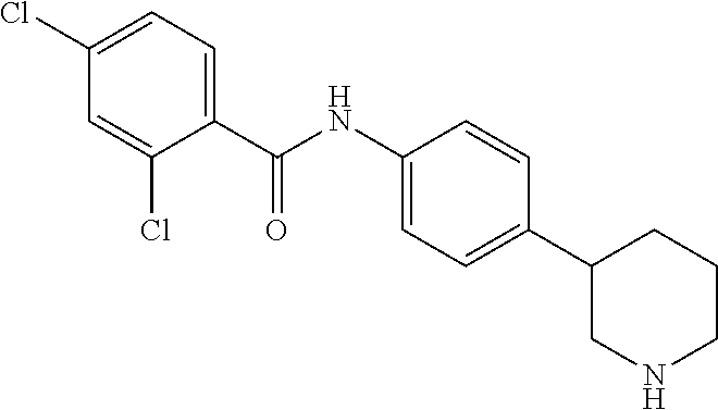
C1(Cl)=CC=C(C(NC2=CC=C(C3CNCCC3)C=C2)=O)C(Cl)=C1
